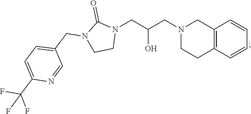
C12=C(C=CC=C1)CCN(CC(CN1C(=O)N(CC3=CC=C(C(F)(F)F)N=C3)CC1)O)C2
